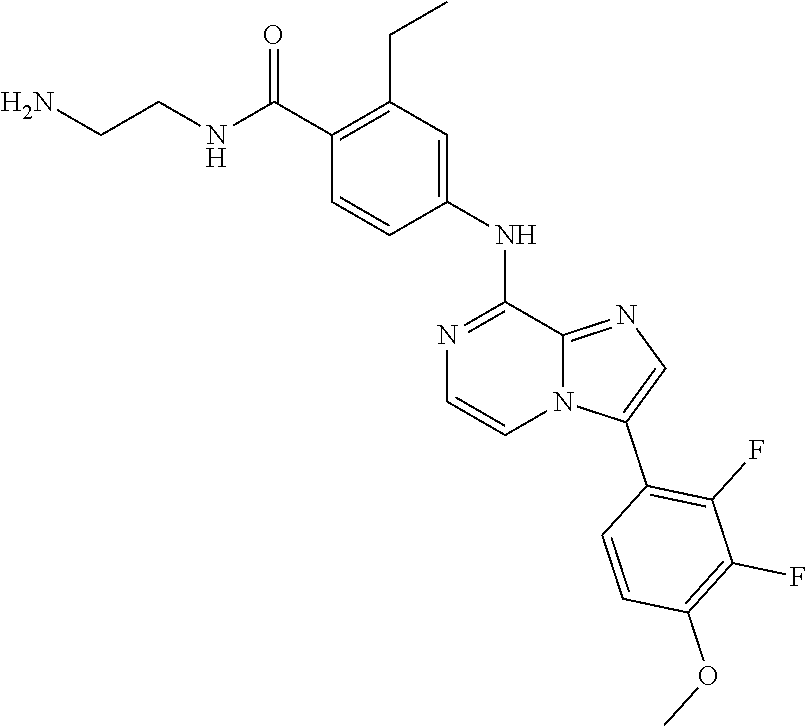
C1(CC)=C(C(NCCN)=O)C=CC(NC2=NC=CN3C2=NC=C3C2=C(F)C(F)=C(OC)C=C2)=C1
